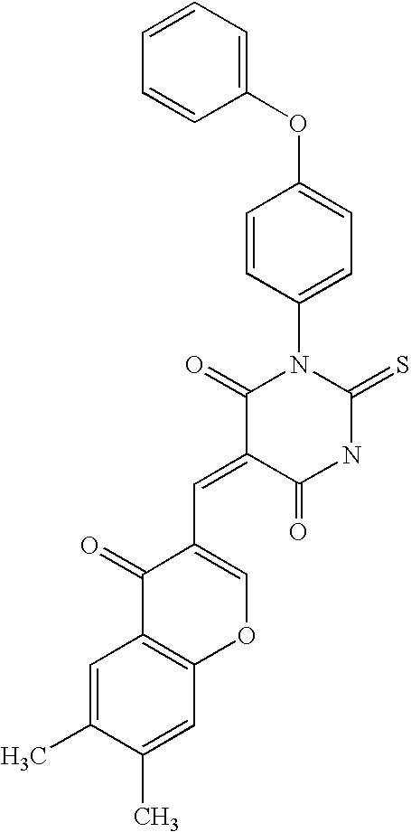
C1(OC2=CC=C(N3C(=O)C(=CC4=COC5=C(C4=O)C=C(C)C(C)=C5)C(=O)NC3=S)C=C2)=CC=CC=C1
